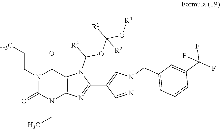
N1(CCC)C(=O)N(CC)C2=C(C1=O)N(C(OC([R1])(O[R4])[R2])[R3])C(C1=CN(CC3=CC=CC(C(F)(F)F)=C3)N=C1)=N2
